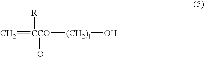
C=[CCO]([R])(=O)[(CH2)l]O
